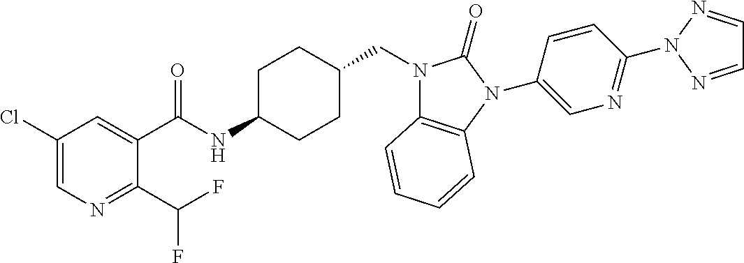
C1(Cl)=CN=C(C(F)F)C(C(NC2CCC(CN3C4=C(N(C5=CN=C(N6N=CC=N6)C=C5)C3=O)C=CC=C4)CC2)=O)=C1
